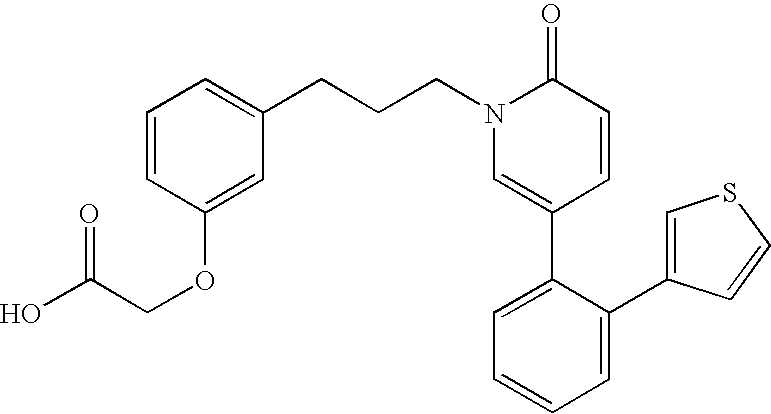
C1=CC(OCC(O)=O)=CC(CCCN2C=C(C3=CC=CC=C3C3=CSC=C3)C=CC2=O)=C1
